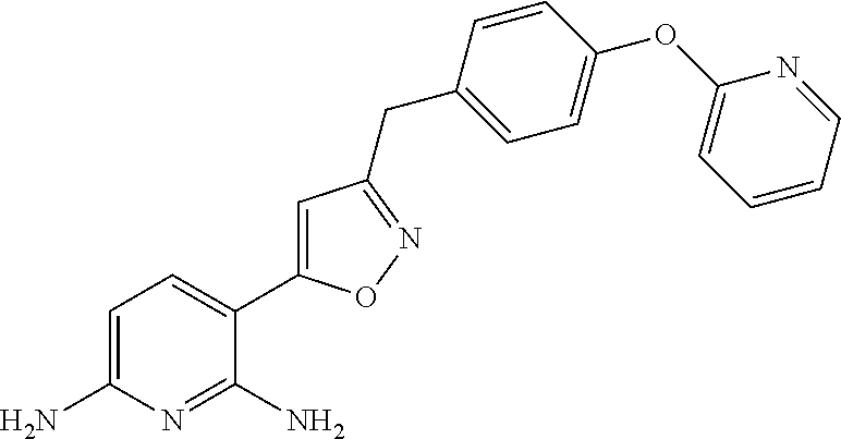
C1=C(N)N=C(N)C(C2=CC(CC3=CC=C(OC4=CC=CC=N4)C=C3)=NO2)=C1
